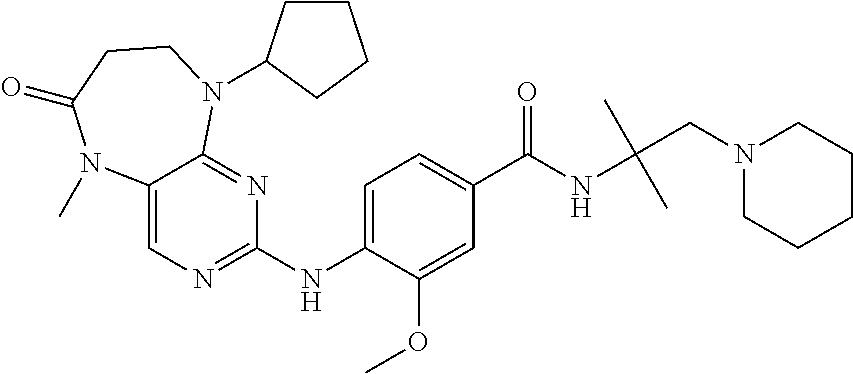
C1(NC2=NC=C3C(=N2)N(C2CCCC2)CCC(=O)N3C)=CC=C(C(NC(CN2CCCCC2)(C)C)=O)C=C1OC
